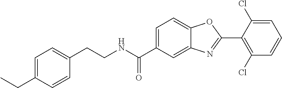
C1=C(C(NCCC2=CC=C(CC)C=C2)=O)C=C2C(=C1)OC(C1=C(Cl)C=CC=C1Cl)=N2
